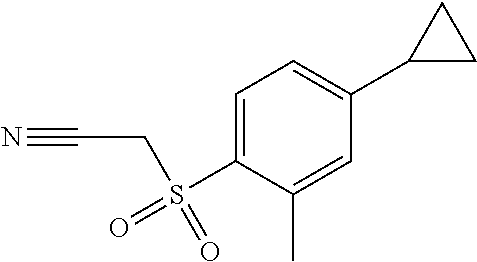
C1=C(S(=O)(=O)CC#N)C(C)=CC(C2CC2)=C1
